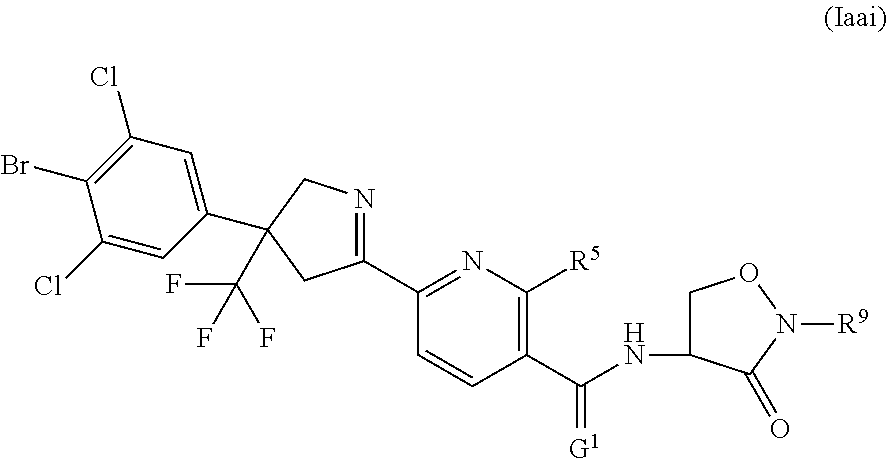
C(NC1CON([R9])C1=O)(C1=C([R5])N=C(C2=NCC(C3=CC(Cl)=C(Br)C(Cl)=C3)(C(F)(F)F)C2)C=C1)=[G1]
